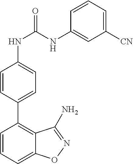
C1=CC=C2C(=C1C1=CC=C(NC(=O)NC3=CC([CN])=CC=C3)C=C1)C(N)=NO2
